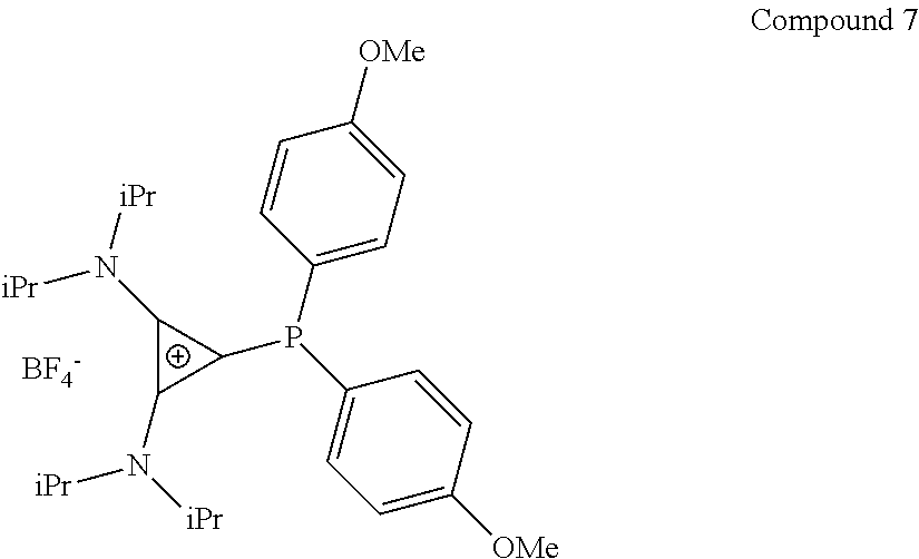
C1(N([iPr])[iPr])C(N([iPr])[iPr])C1P(C1=CC=C([OMe])C=C1)C1=CC=C([OMe])C=C1.[BF4-]
